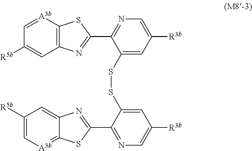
C1=C2C(=[A3b]C=C1[R5b])SC(C1=NC=C([R3b])C=C1SSC1=CC([R3b])=CN=C1C1=NC3=C([A3b]=CC([R5b])=C3)S1)=N2
